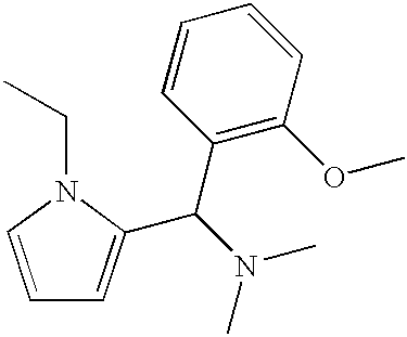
C1=CN(CC)C(C(N(C)C)C2=C(OC)C=CC=C2)=C1
